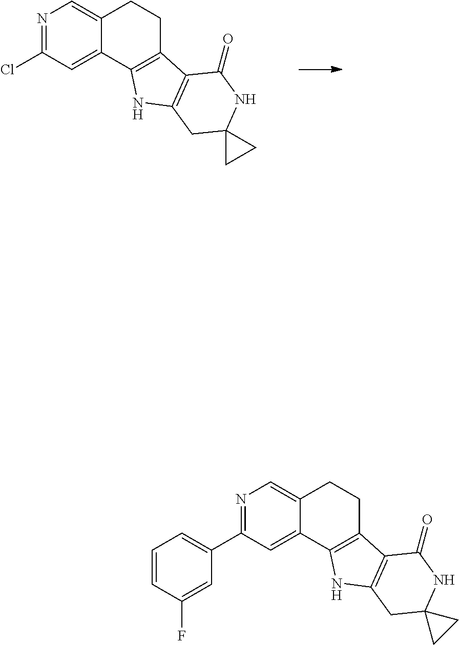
C1(Cl)=NC=C2C(=C1)C1=C(CC2)C2=C(N1)CC1(NC2=O)CC1.C1(C2=CC=CC(F)=C2)=NC=C2C(=C1)C1=C(CC2)C2=C(N1)CC1(NC2=O)CC1
